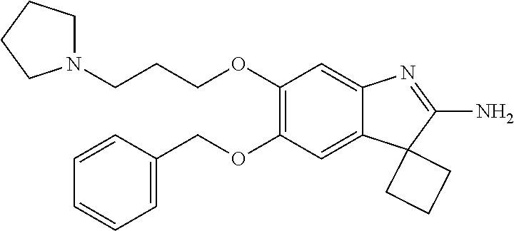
N1(CCCOC2=C(OCC3=CC=CC=C3)C=C3C(=C2)N=C(N)C32CCC2)CCCC1
